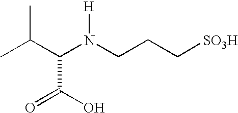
CC(C(N(CCC[SO3H])[H])C(O)=O)C
